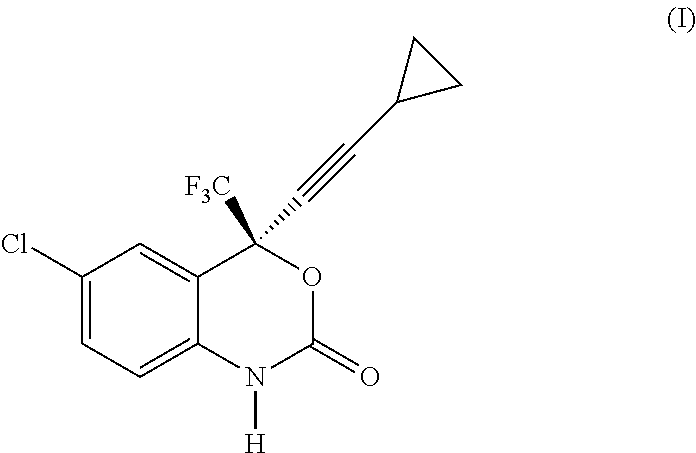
C1(Cl)=CC=C2C(=C1)C([F3C])(C#CC1CC1)OC(=O)N2[H]
